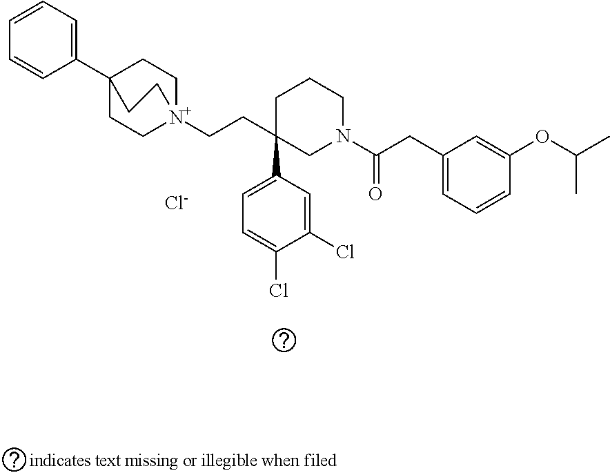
C1=CC=CC=C1C12CC[N+](CCC3(C4=CC=C(Cl)C(Cl)=C4)CN(C(CC4=CC=CC(OC(C)C)=C4)=O)CCC3)(CC1)CC2.[Cl-]
